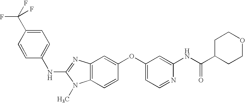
N(C1=NC2=C(N1C)C=CC(OC1=CC=NC(NC(C3CCOCC3)=O)=C1)=C2)C1=CC=C(C(F)(F)F)C=C1
